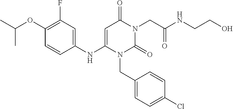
C1(F)=C(OC(C)C)C=CC(NC2=CC(=O)N(CC(=O)NCCO)C(=O)N2CC2=CC=C(Cl)C=C2)=C1
